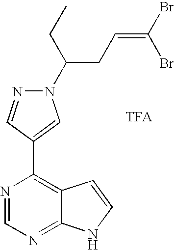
N1(C(CC)CC=C(Br)Br)N=CC(C2=C3C(=NC=N2)NC=C3)=C1.[TFA]
